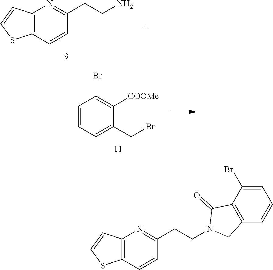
C12=C(C=CC(CCN)=N1)SC=C2.C1=CC=C(CBr)C([COOMe])=C1Br.C12=C(C=CC(CCN3C(=O)C4=C(C=CC=C4Br)C3)=N1)SC=C2
